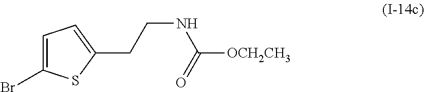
C1=C(Br)SC(CCNC([OCH2CH3])=O)=C1
